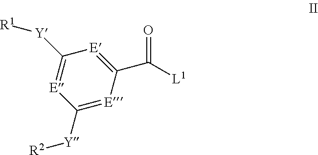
C1([Y][R1])=[E]C([Y][R2])=[E]C(C([L1])=O)=[E]1
